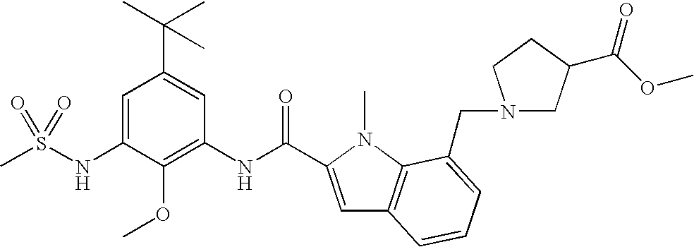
CS(NC1=CC(C(C)(C)C)=CC(NC(=O)C2=CC3=C(N2C)C(CN2CC(C(OC)=O)CC2)=CC=C3)=C1OC)(=O)=O
